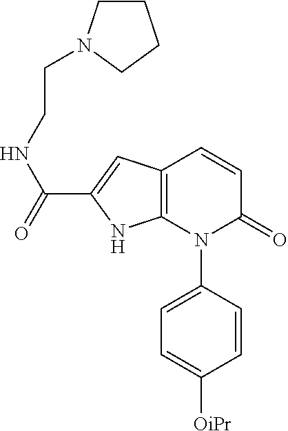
C12=C(C=C(C(=O)NCCN3CCCC3)N1)C=CC(=O)N2C1=CC=C([OiPr])C=C1
